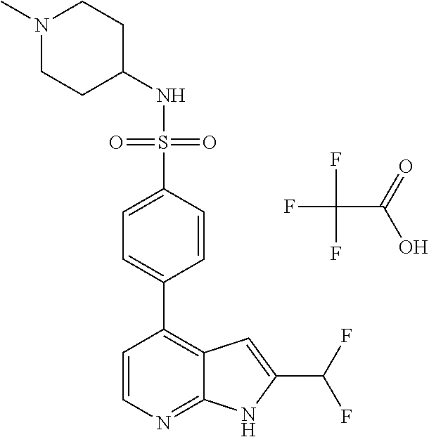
N1(C)CCC(NS(=O)(=O)C2=CC=C(C3=C4C(=NC=C3)NC(C(F)F)=C4)C=C2)CC1.FC(C(=O)O)(F)F
